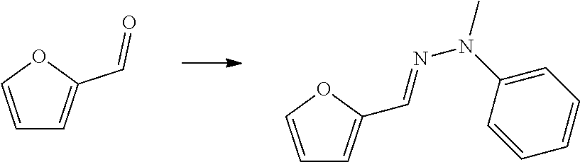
C1=COC(C=O)=C1.C1=COC(C=NN(C2=CC=CC=C2)C)=C1
